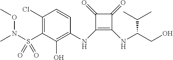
C1(Cl)=C(S(=O)(=O)N(C)OC)C(O)=C(NC2=C(NC(C(C)C)CO)C(=O)C2=O)C=C1
